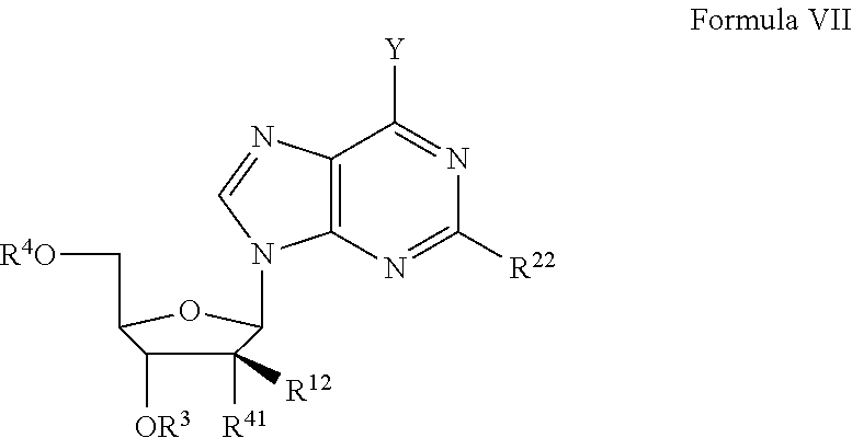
C1([R41])([R12])C([OR3])C(C[R4O])OC1N1C2=C(C([Y])=NC([R22])=N2)N=C1
